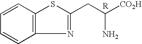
C1=CC2=C(C=C1)N=C(CC([CO2H])N)S2
